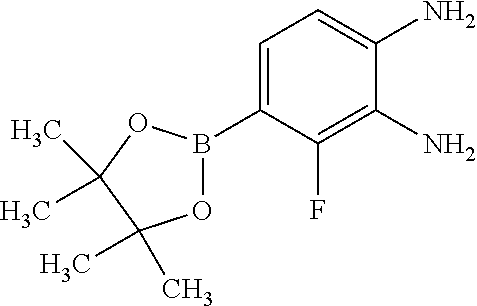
C1=C(B2OC(C)(C)C(C)(C)O2)C(F)=C(N)C(N)=C1
